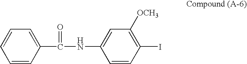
C1=CC=CC(C(NC2=CC([OCH3])=C(I)C=C2)=O)=C1
